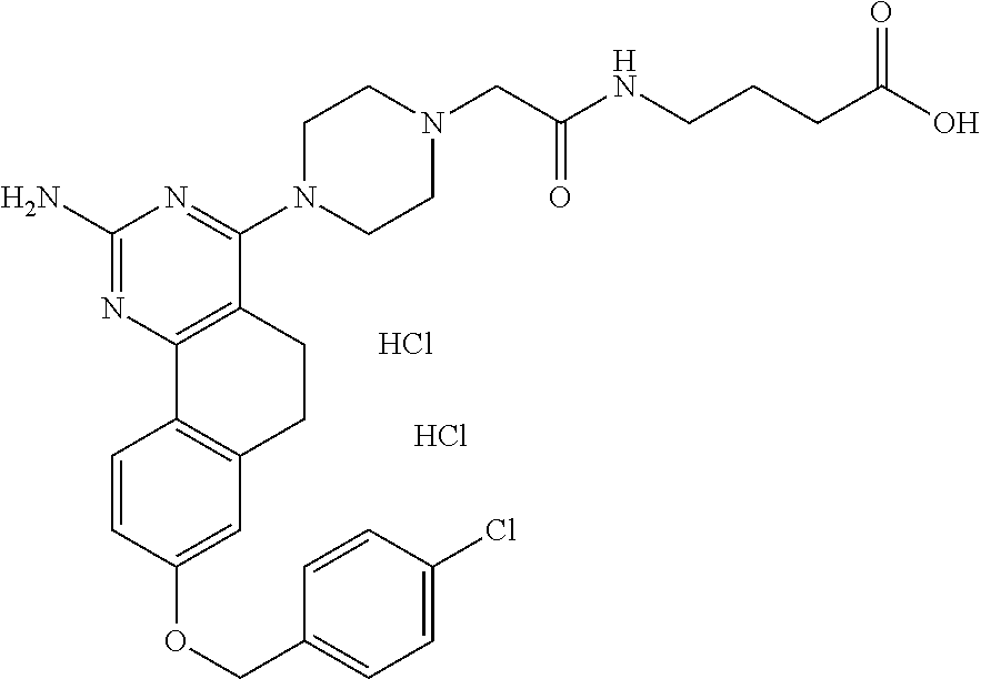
C1(N)=NC2=C(C(N3CCN(CC(NCCCC(O)=O)=O)CC3)=N1)CCC1=C2C=CC(OCC2=CC=C(Cl)C=C2)=C1.Cl.Cl
